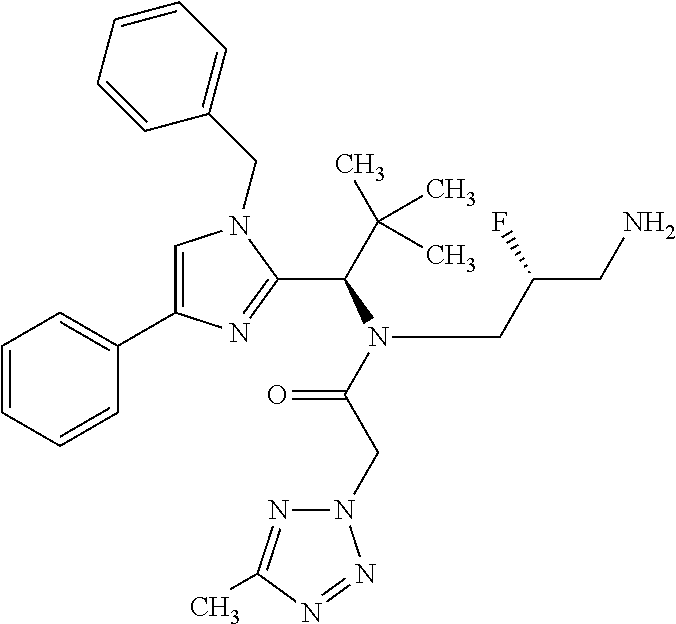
C1=C(C2=CC=CC=C2)N=C(C(C(C)(C)C)N(C(CN2N=C(C)N=N2)=O)CC(CN)F)N1CC1=CC=CC=C1
